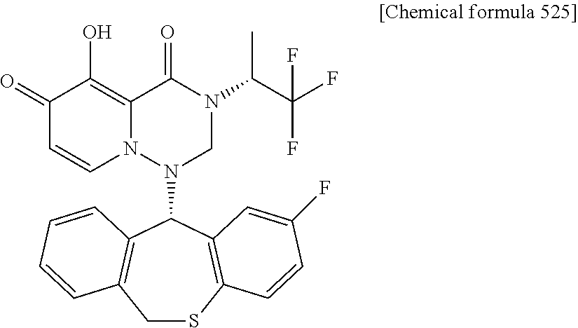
C1SC2=C(C(N3CN(C(C(F)(F)F)C)C(=O)C4=C(O)C(=O)C=CN34)C3=C1C=CC=C3)C=C(F)C=C2
